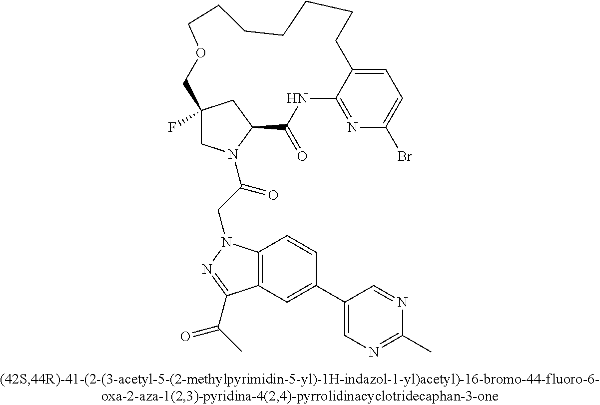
C12=C(C=C(C3=CN=C(C)N=C3)C=C1)C(C(=O)C)=NN2CC(=O)N1CC2(F)CC1C(=O)NC1=NC(Br)=CC=C1CCCCCCCOC2
